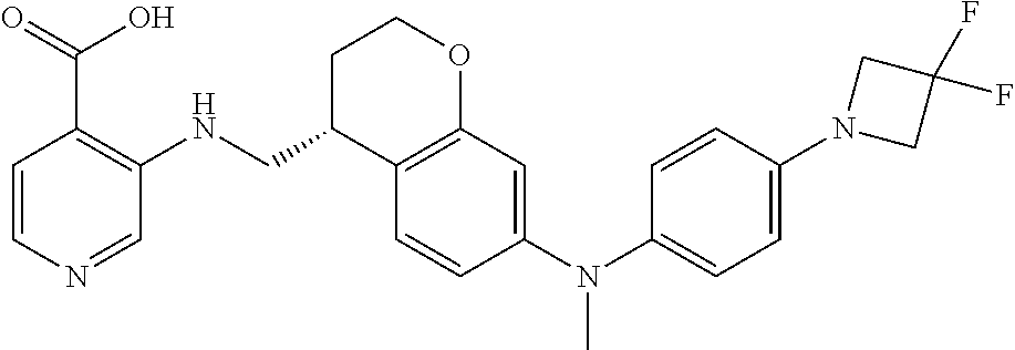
C1=CN=CC(NCC2C3=C(OCC2)C=C(N(C2=CC=C(N4CC(F)(F)C4)C=C2)C)C=C3)=C1C(=O)O
